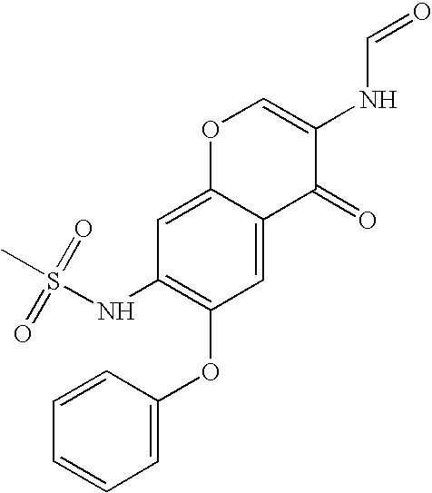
C1=CC=C(OC2=C(NS(C)(=O)=O)C=C3C(=C2)C(=O)C(NC=O)=CO3)C=C1
